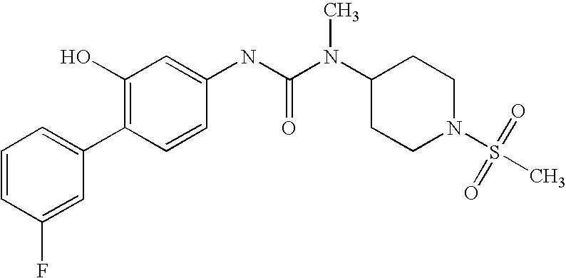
C1=CC(F)=CC(C2=C(O)C=C(NC(N(C3CCN(S(C)(=O)=O)CC3)C)=O)C=C2)=C1
